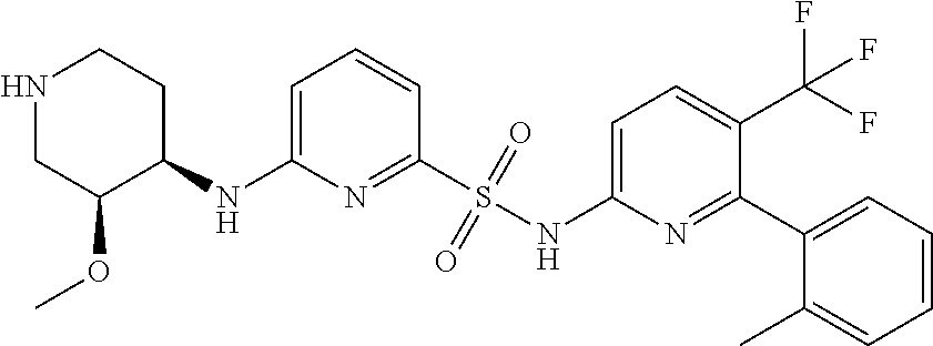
C1=C(NC2CCNCC2OC)N=C(S(NC2=CC=C(C(F)(F)F)C(C3=CC=CC=C3C)=N2)(=O)=O)C=C1
